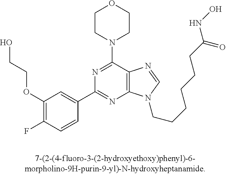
C1(OCCO)=C(F)C=CC(C2=NC3=C(C(N4CCOCC4)=N2)N=CN3CCCCCCC(NO)=O)=C1
